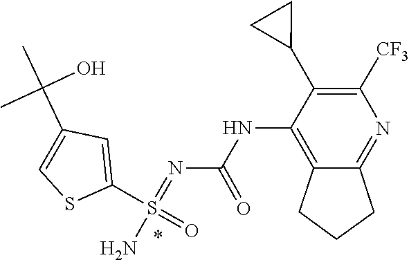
C12=C(NC(N=S(=O)(C3=CC(C(C)(C)O)=CS3)N)=O)C(C3CC3)=C([CF3])N=C1CCC2
